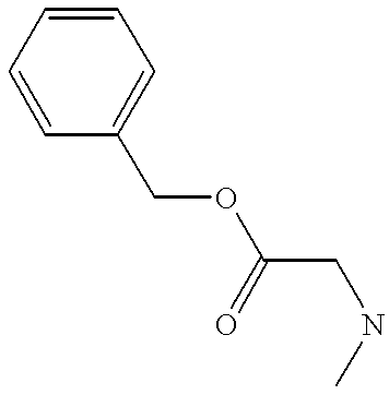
C1=CC(COC(CNC)=O)=CC=C1
